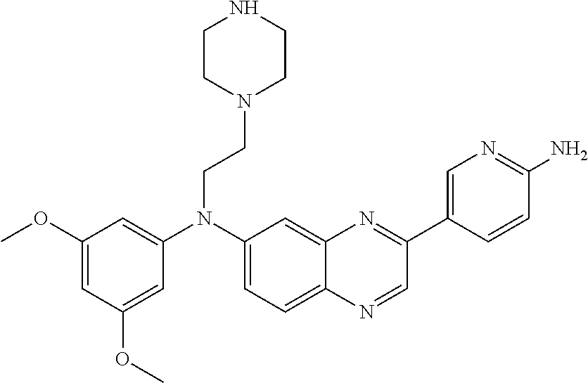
C1(N(C2=CC(OC)=CC(OC)=C2)CCN2CCNCC2)=CC=C2C(=C1)N=C(C1=CN=C(N)C=C1)C=N2
